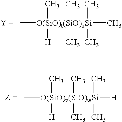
C[O(SiO)t(SiO)uSi](C)(C)(C)(C)(C)(C)[H].C[O(SiO)v(SiO)wSi]([H])(C)(C)(C)(C)(C)[H]
